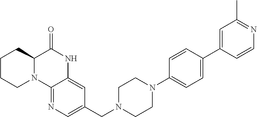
C1CCN2C(C1)C(=O)NC1=CC(CN3CCN(C4=CC=C(C5=CC(C)=NC=C5)C=C4)CC3)=CN=C21
